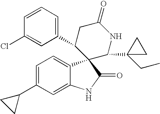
C1(C2CC(=O)NC(C3(CC)CC3)C23C2=CC=C(C4CC4)C=C2NC3=O)=CC=CC(Cl)=C1
